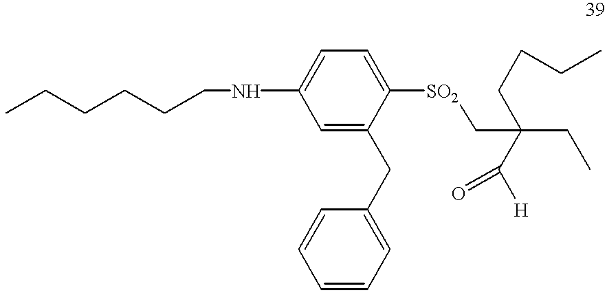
C1=C(NCCCCCC)C=C(CC2=CC=CC=C2)C([SO2]CC(CC)(CCCC)C([H])=O)=C1
